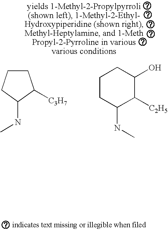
C1CCC(NC)C1[C3H7].C1CC(NC)C([C2H5])C(O)C1
